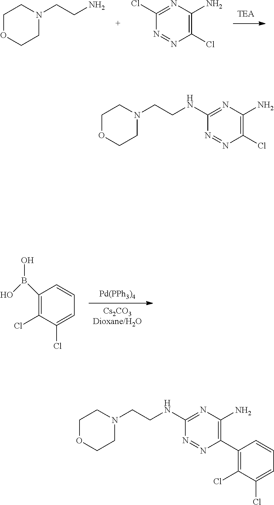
NCCN1CCOCC1.ClC1=C(N)N=C(Cl)N=N1.[Pd(PPh3)4].[Cs2CO3Dioxane/H2O].C1(B(O)O)=C(Cl)C(Cl)=CC=C1.C1(C2=C(N)N=C(NCCN3CCOCC3)N=N2)=C(Cl)C(Cl)=CC=C1.ClC1=C(N)N=C(NCCN2CCOCC2)N=N1
